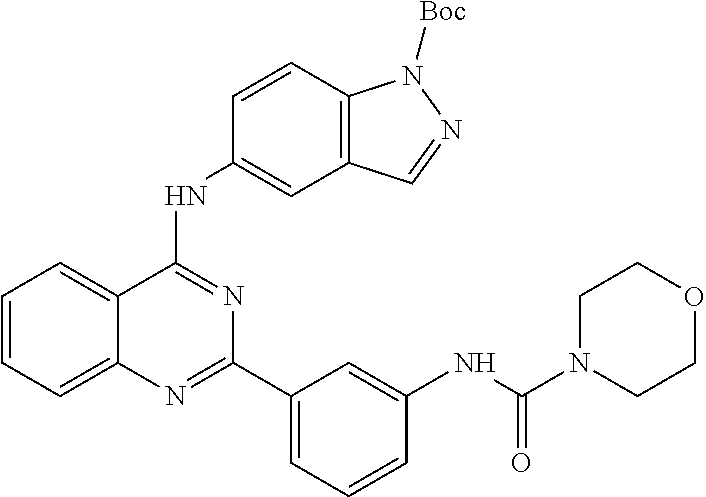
C1=CC=C2C(=C1)C(NC1=CC3=C(C=C1)N([Boc])N=C3)=NC(C1=CC=CC(NC(N3CCOCC3)=O)=C1)=N2
